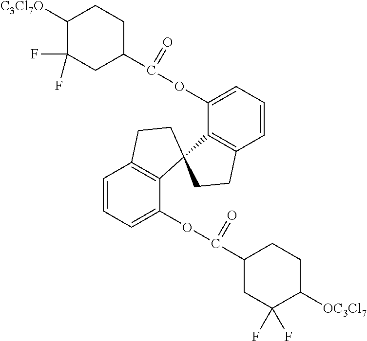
C1(C(OC2=CC=CC3=C2C2(C4=C(C=CC=C4OC(C4CC(F)(F)C([OC3Cl7])CC4)=O)CC2)CC3)=O)CCC([C3Cl7O])C(F)(F)C1
